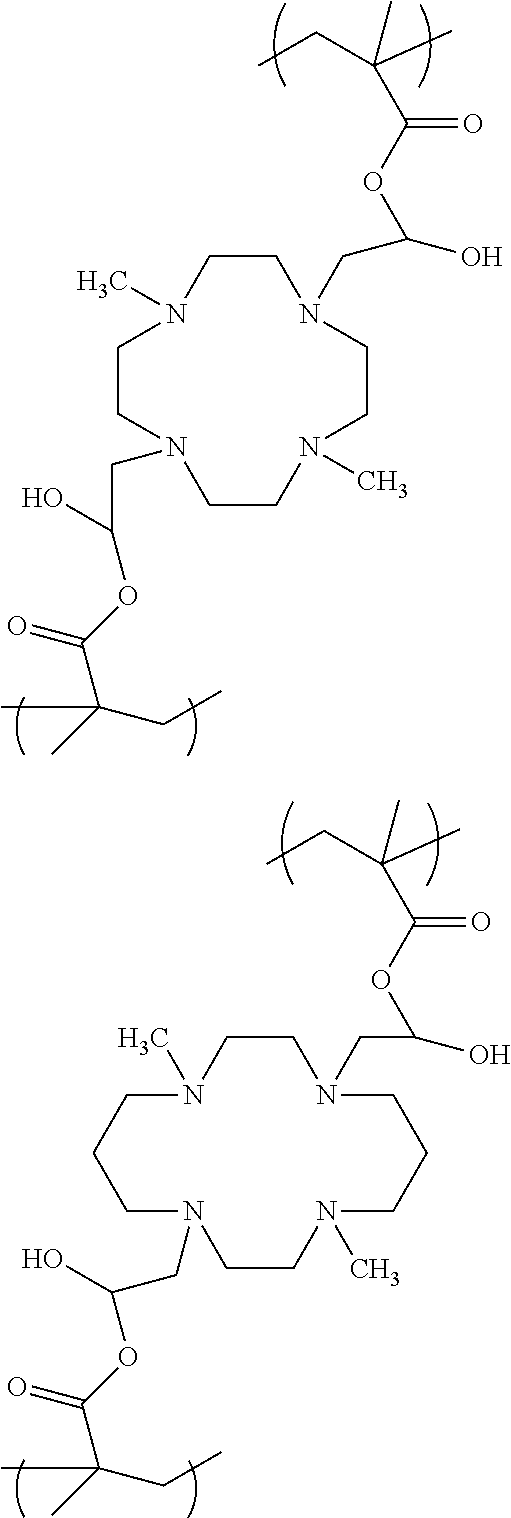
N1(C)CCN(CC(O)OC(C(C)(CC)C)=O)CCN(C)CCN(CC(O)OC(C(C)(CC)C)=O)CC1.C(C(O)OC(C(C)(CC)C)=O)N1CCN(C)CCCN(CC(O)OC(C(C)(CC)C)=O)CCN(C)CCC1
